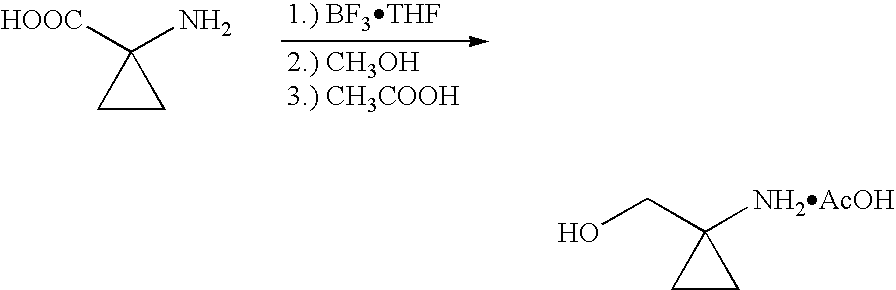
C1CC1([HOOC])N.C1CC1(CO)[NH2AcOH]
